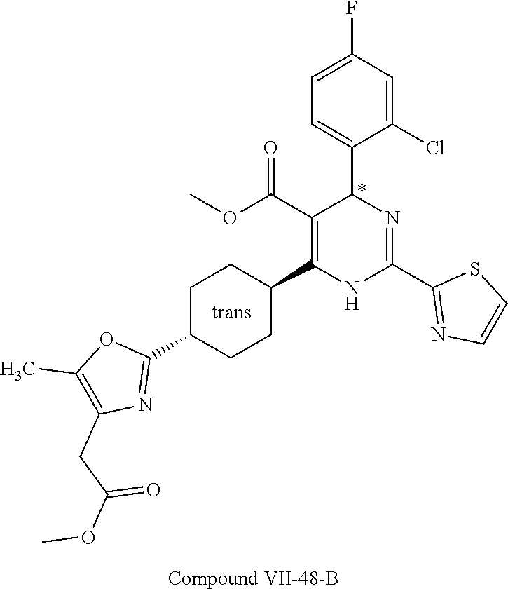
C1=C(Cl)C(C2N=C(C3=NC=CS3)NC(C3CCC(C4=NC(CC(OC)=O)=C(C)O4)CC3)=C2C(OC)=O)=CC=C1F
